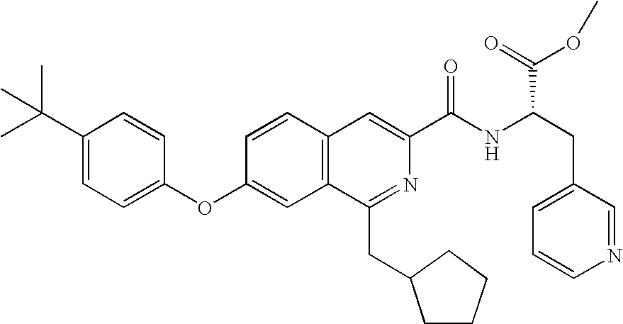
C1=CC(OC2=CC=C(C(C)(C)C)C=C2)=CC2=C1C=C(C(NC(CC1=CC=CN=C1)C(=O)OC)=O)N=C2CC1CCCC1
